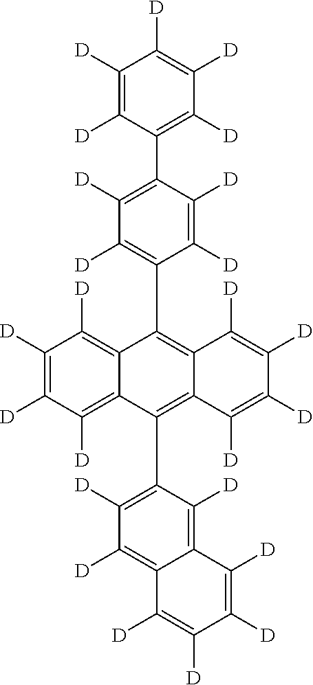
C1([D])=C(C2=C3C(=C(C4=C([D])C([D])=C5C(=C4[D])C([D])=C([D])C([D])=C5[D])C4=C([D])C([D])=C([D])C([D])=C42)C([D])=C([D])C([D])=C3[D])C([D])=C([D])C(C2=C([D])C([D])=C([D])C([D])=C2[D])=C1[D]
